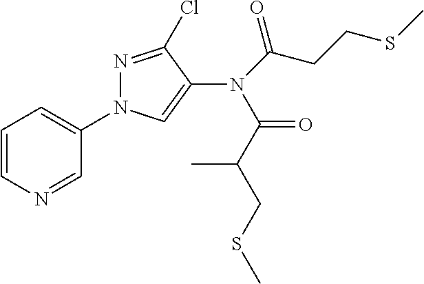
C1=CN=CC(N2N=C(Cl)C(N(C(C(C)CSC)=O)C(=O)CCSC)=C2)=C1
